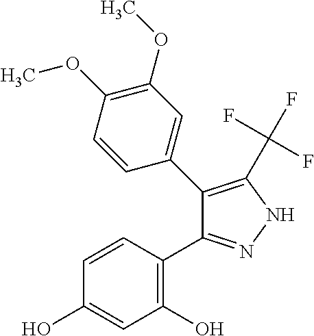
OC1=CC(O)=C(C2=NNC(C(F)(F)F)=C2C2=CC(OC)=C(OC)C=C2)C=C1
